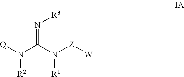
N(C(N([Z][W])[R1])=N[R3])([Q])[R2]
